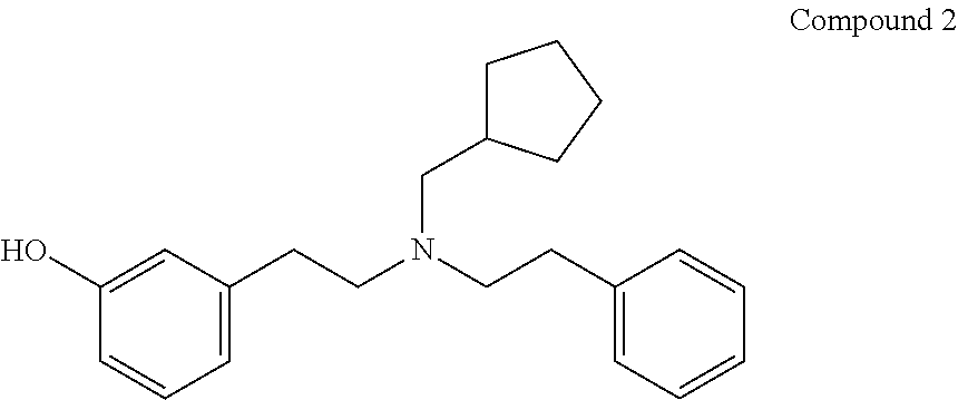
C1=C(CCN(CCC2=CC=CC=C2)CC2CCCC2)C=C(O)C=C1
